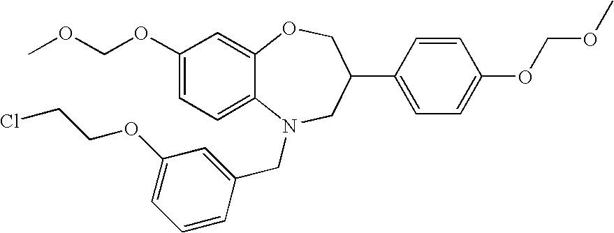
C1(OCOC)=CC=C2C(=C1)OCC(C1=CC=C(OCOC)C=C1)CN2CC1=CC(OCCCl)=CC=C1
